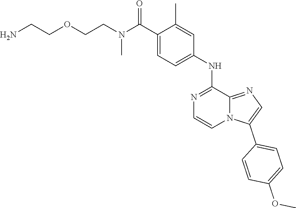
C1(C)=CC(NC2=NC=CN3C2=NC=C3C2=CC=C(OC)C=C2)=CC=C1C(N(CCOCCN)C)=O
